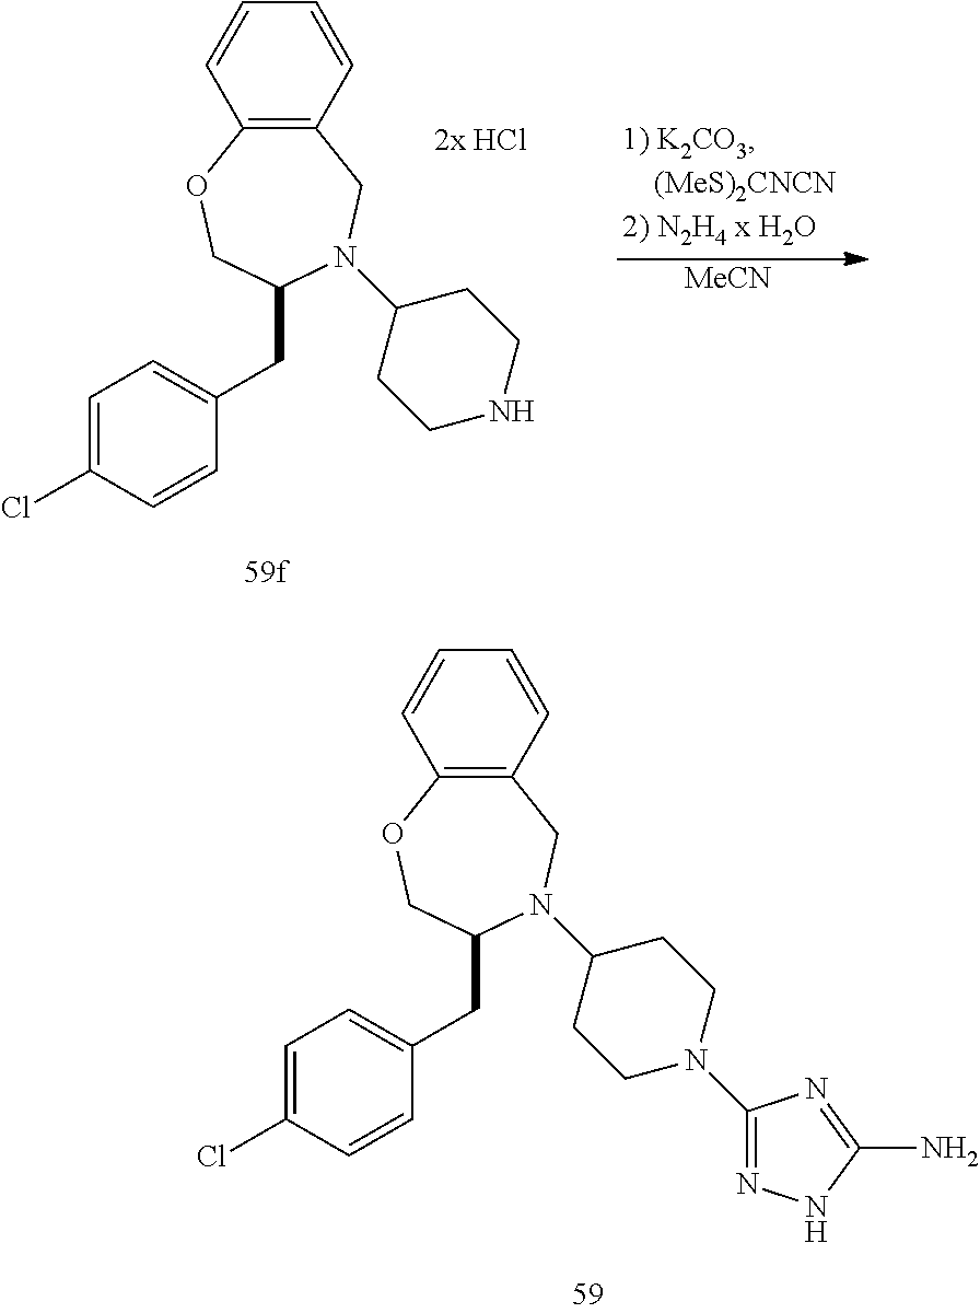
C12=C(C=CC=C1)CN(C1CCNCC1)C(CC1=CC=C(Cl)C=C1)CO2.[MeCN].C12=C(C=CC=C1)CN(C1CCN(C3=NNC(N)=N3)CC1)C(CC1=CC=C(Cl)C=C1)CO2
